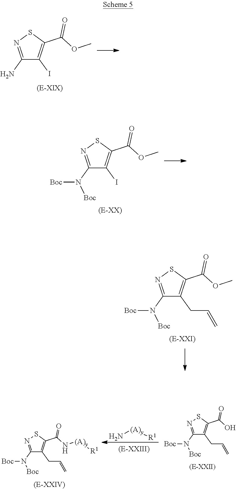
C1(N)=NSC(C(OC)=O)=C1I.C1(N([Boc])[Boc])=NSC(C(OC)=O)=C1I.C1(N([Boc])[Boc])=NSC(C(OC)=O)=C1CC=C.C1(N([Boc])[Boc])=NSC(C(N[(A)y][R1])=O)=C1CC=C.N[(A)y][R1].C1(N([Boc])[Boc])=NSC(C(O)=O)=C1CC=C
